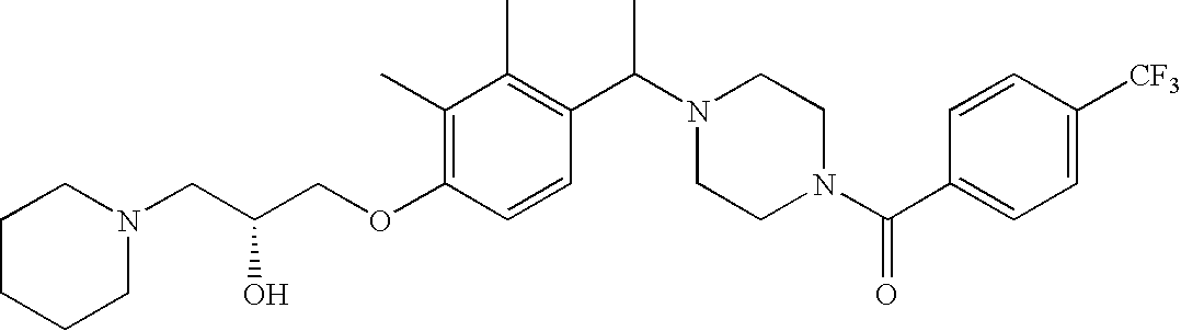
C(OC1=C(C)C(C)=C(C(N2CCN(C(C3=CC=C([CF3])C=C3)=O)CC2)C)C=C1)C(CN1CCCCC1)O
